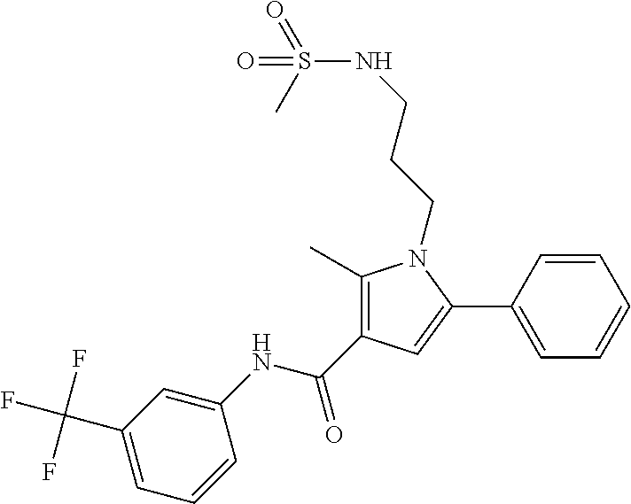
C1(C)=C(C(NC2=CC(C(F)(F)F)=CC=C2)=O)C=C(C2=CC=CC=C2)N1CCCNS(=O)(C)=O
